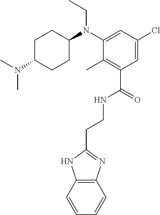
C(CNC(C1=C(C)C(N(CC)C2CCC(N(C)C)CC2)=CC(Cl)=C1)=O)C1=NC2=C(N1)C=CC=C2
